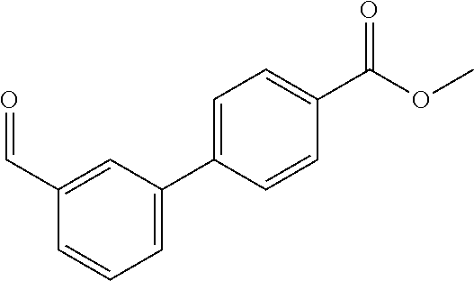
C1=C(C2=CC=C(C(OC)=O)C=C2)C=C(C=O)C=C1
